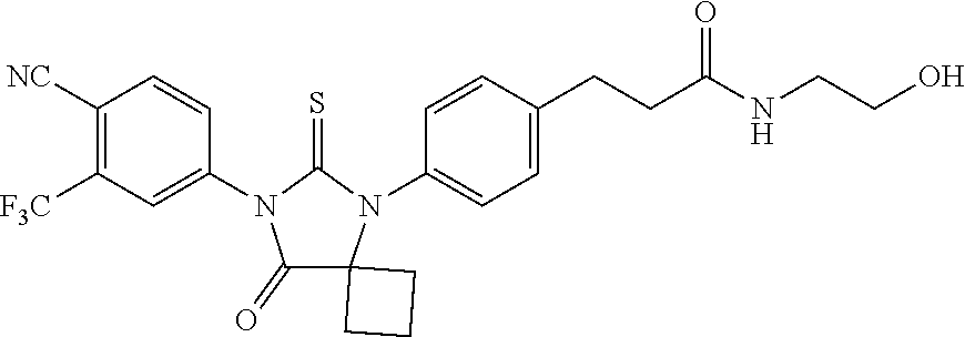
C1([NC])=C([F3C])C=C(N2C(=S)N(C3=CC=C(CCC(NCCO)=O)C=C3)C3(CCC3)C2=O)C=C1
